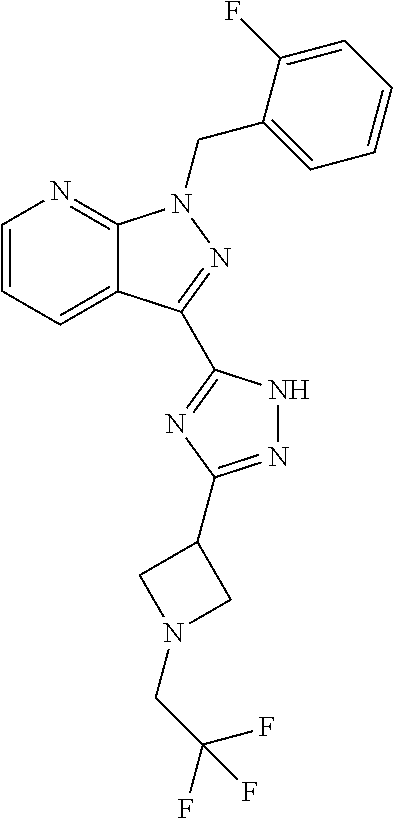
C1=CC=C2C(=N1)N(CC1=CC=CC=C1F)N=C2C1=NC(C2CN(CC(F)(F)F)C2)=NN1
